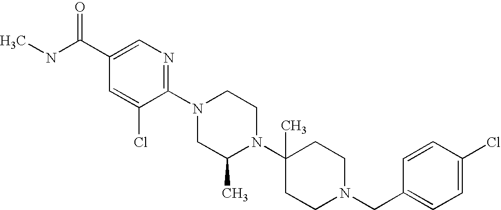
C1(Cl)=CC=C(CN2CCC(N3C(C)CN(C4=NC=C(C(NC)=O)C=C4Cl)CC3)(C)CC2)C=C1
